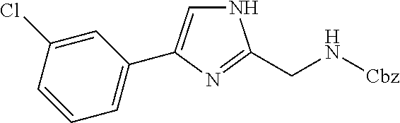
C1=C(Cl)C=CC=C1C1=CNC(CN[Cbz])=N1
